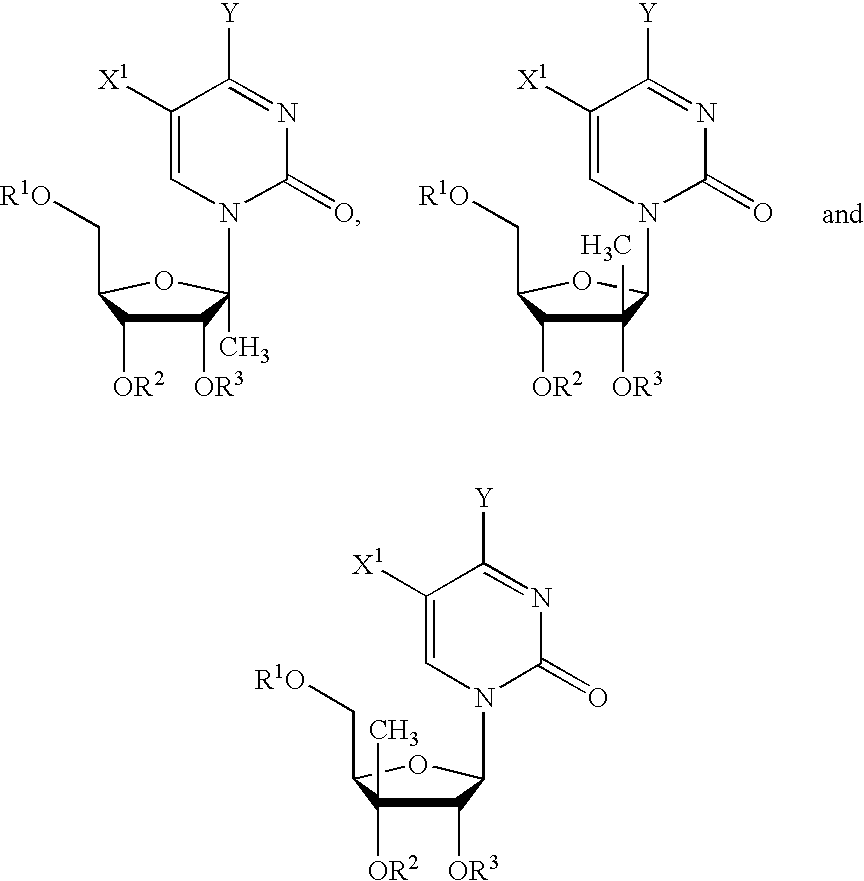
C1([OR3])C([OR2])(C)C(C[R1O])OC1N1C(=O)N=C([Y])C([X1])=C1.C1([OR3])C([OR2])C(C[R1O])OC1(C)N1C(=O)N=C([Y])C([X1])=C1.C1([OR3])(C)C([OR2])C(C[R1O])OC1N1C(=O)N=C([Y])C([X1])=C1
